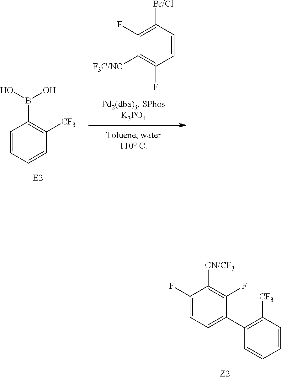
C1(F)=C([CN/CF3])C(F)=CC=C1C1=C([CF3])C=CC=C1.C1=CC=CC([CF3])=C1B(O)O.C1([F3C/NC])=C(F)C=CC([Br/Cl])=C1F
